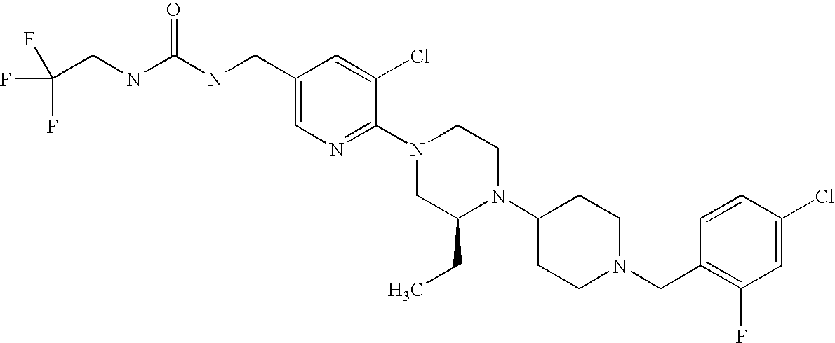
C1(Cl)=CC(F)=C(CN2CCC(N3C(CC)CN(C4=NC=C(CNC(NCC(F)(F)F)=O)C=C4Cl)CC3)CC2)C=C1
